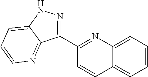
C1(C2=NC3=CC=CC=C3C=C2)=NNC2=CC=CN=C12
